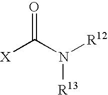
[X]C(N([R12])[R13])=O
